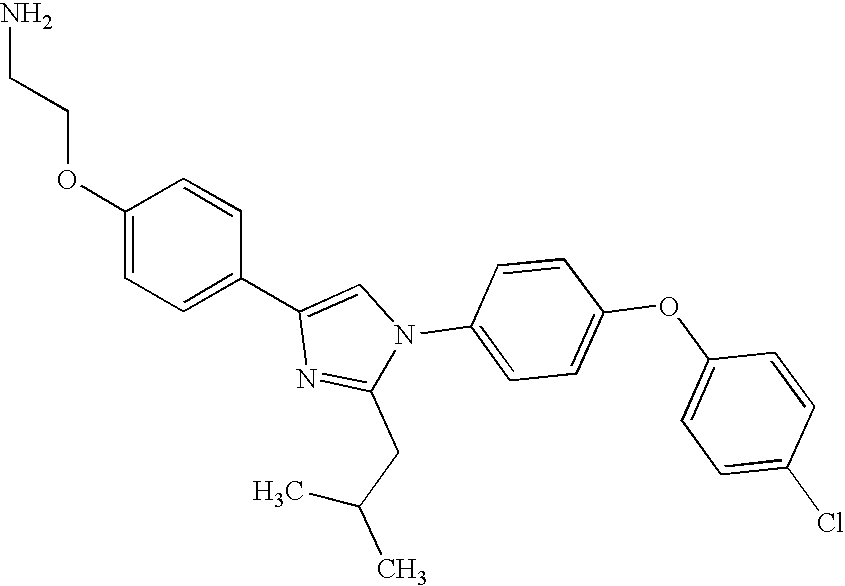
C1(OCCN)=CC=C(C2=CN(C3=CC=C(OC4=CC=C(Cl)C=C4)C=C3)C(CC(C)C)=N2)C=C1
